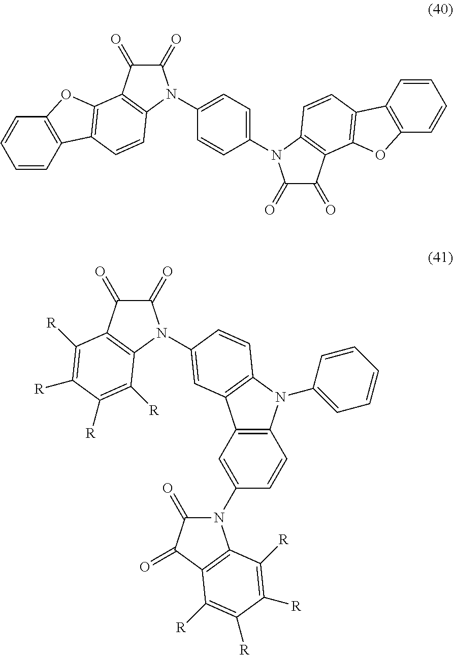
C1=CC2=C(C=C1)OC1=C2C=CC2=C1C(=O)C(=O)N2C1=CC=C(N2C(=O)C(=O)C3=C2C=CC2=C3OC3=C2C=CC=C3)C=C1.C1(=O)C(=O)C2=C(N1C1=CC3=C(N(C4=CC=CC=C4)C4=C3C=C(N3C(=O)C(=O)C5=C3C([R])=C([R])C([R])=C5[R])C=C4)C=C1)C([R])=C([R])C([R])=C2[R]
